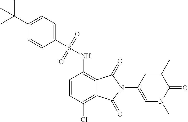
C1=CC(Cl)=C2C(=C1NS(C1=CC=C(C(C)(C)C)C=C1)(=O)=O)C(=O)N(C1=CN(C)C(=O)C(C)=C1)C2=O
